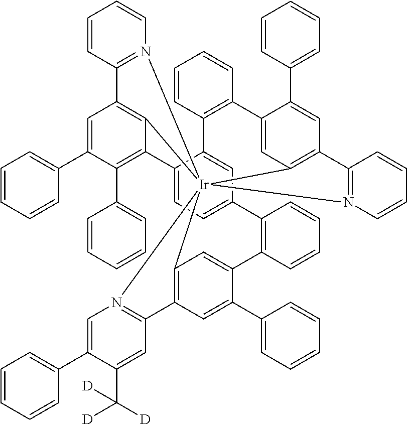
C1=C(C2=CC=CC=C2)C(C2=CC=CC=C2)=C2C3=C1C1=N([Ir]3456C3=C(C=C(C7=CC=CC=C7)C(=C3)C3=C(C7=CC(=CC=C27)C2=C(C=CC=C2)C2=CC4=C(C=C2C2=CC=CC=C2)C2=N5C=C(C4=CC=CC=C4)C(C([D])([D])[D])=C2)C=CC=C3)C2=N6C=CC=C2)C=CC=C1
